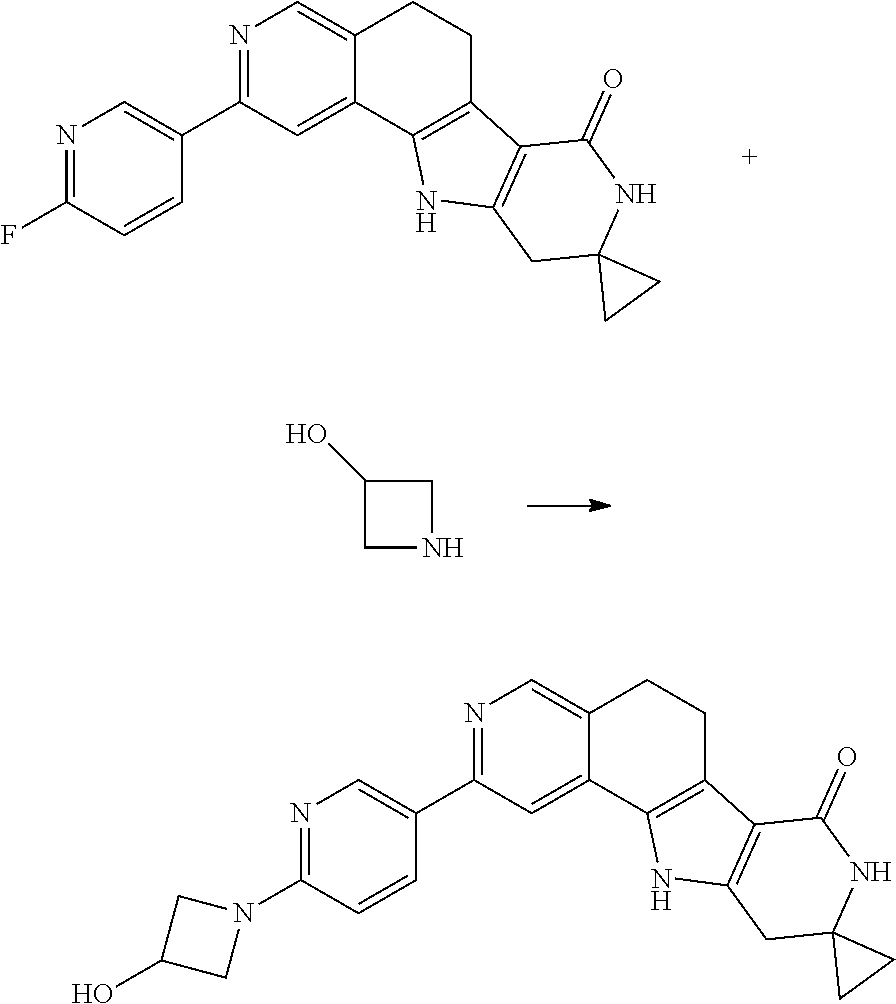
N1=C(C2=CN=C(F)C=C2)C=C2C(=C1)CCC1=C2NC2=C1C(=O)NC1(C2)CC1.C1(O)CNC1.N1=C(C2=CN=C(N3CC(O)C3)C=C2)C=C2C(=C1)CCC1=C2NC2=C1C(=O)NC1(C2)CC1
